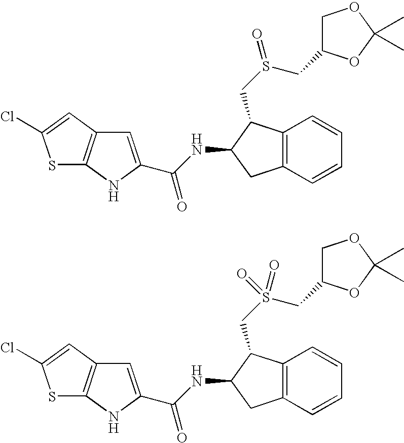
C1=C(C(NC2CC3=C(C2CS(CC2COC(C)(C)O2)=O)C=CC=C3)=O)NC2=C1C=C(Cl)S2.C1=C(C(NC2CC3=C(C2CS(CC2COC(C)(C)O2)(=O)=O)C=CC=C3)=O)NC2=C1C=C(Cl)S2
